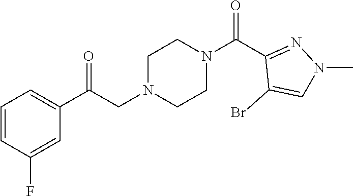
C1=CC(F)=CC(C(CN2CCN(C(C3=NN(C)C=C3Br)=O)CC2)=O)=C1
